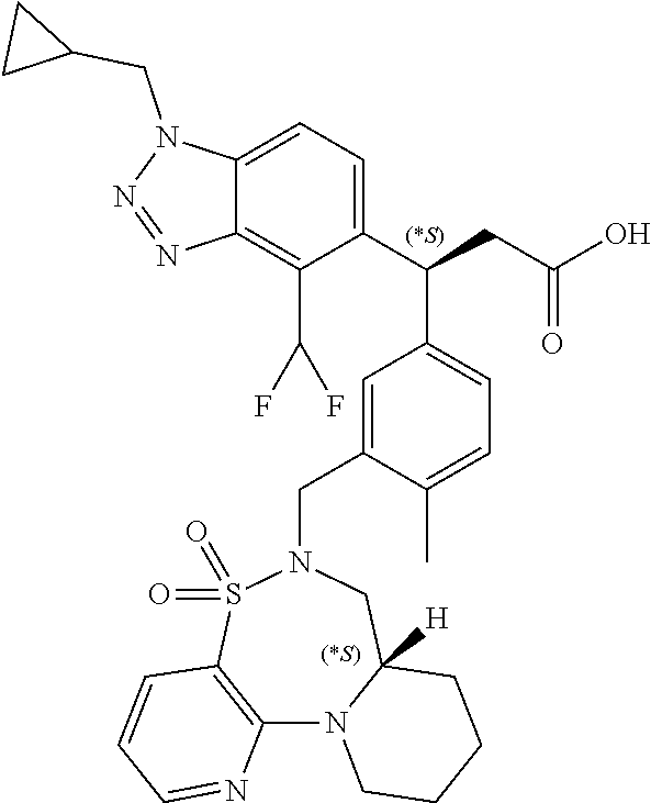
C12=C(S(=O)(=O)N(CC3=CC(C(C4=CC=C5C(=C4C(F)F)N=NN5CC4CC4)CC(O)=O)=CC=C3C)CC3([H])N1CCCC3)C=CC=N2.[(*S)]
